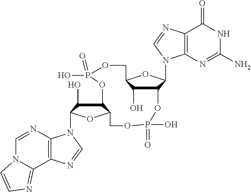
C1(O)C(N2C3=C(N=C2)C2=NC=CN2C=N3)OC2C1OP(=O)(O)OCC1OC(N3C4=C(C(=O)NC(N)=N4)N=C3)C(OP(O)(=O)OC2)C1O
